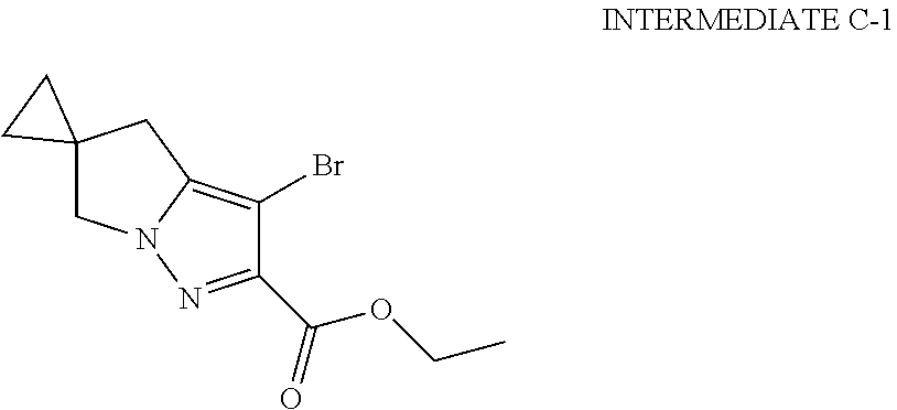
C12(CN3C(=C(Br)C(C(OCC)=O)=N3)C1)CC2
